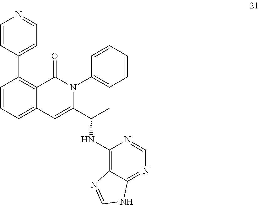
C1=CC(C2=CC=NC=C2)=C2C(=C1)C=C(C(C)NC1=C3C(=NC=N1)NC=N3)N(C1=CC=CC=C1)C2=O
